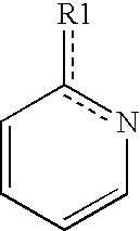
C1=CC=Cnc1[R1]
